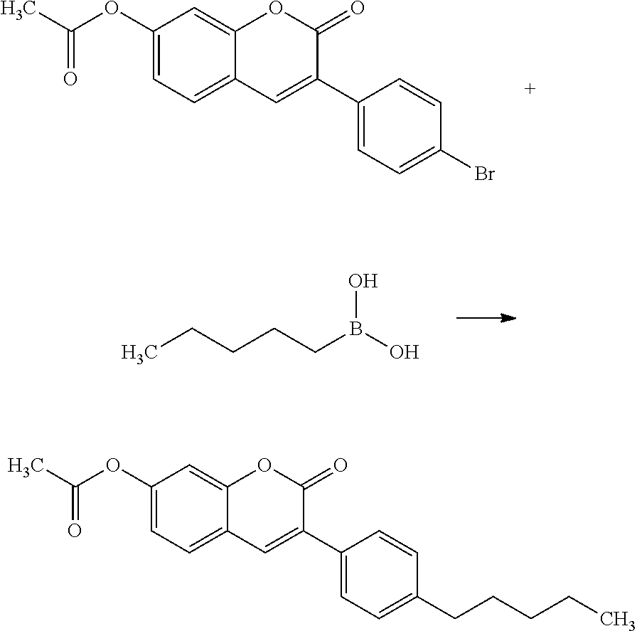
CC(OC1=CC=C2C(=C1)OC(=O)C(C1=CC=C(Br)C=C1)=C2)=O.CCCCCB(O)O.CC(OC1=CC=C2C(=C1)OC(=O)C(C1=CC=C(CCCCC)C=C1)=C2)=O
